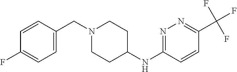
C1=C(CN2CCC(NC3=NN=C(C(F)(F)F)C=C3)CC2)C=CC(F)=C1
